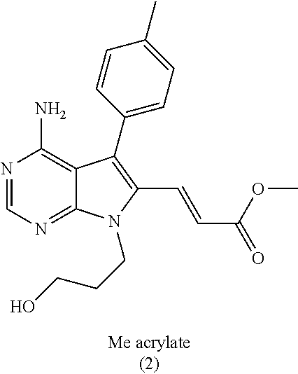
N1=CN=C2C(=C1N)C(C1=CC=C(C)C=C1)=C(C=CC(=O)OC)N2CCCO
